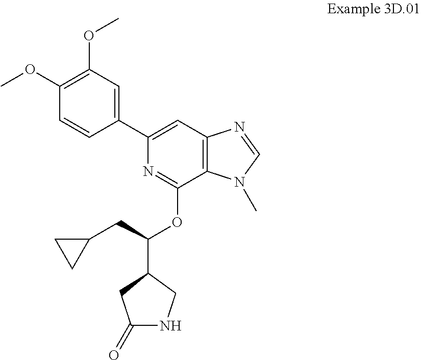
C1(C2=CC3=C(C(OC(C4CNC(=O)C4)CC4CC4)=N2)N(C)C=N3)=CC(OC)=C(OC)C=C1
